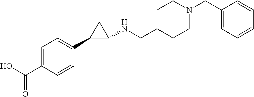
C1=C(C(O)=O)C=CC(C2CC2NCC2CCN(CC3=CC=CC=C3)CC2)=C1
